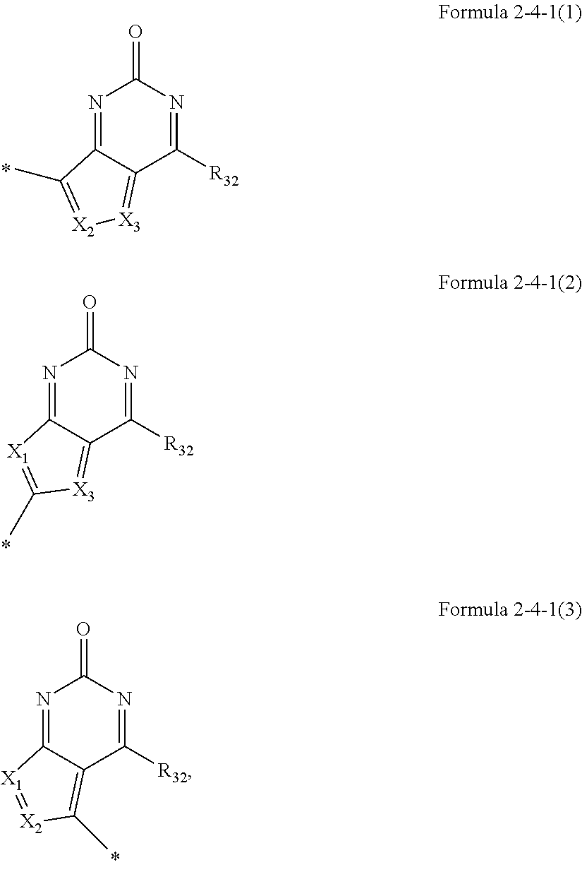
N1=C2C(=[X3][X2]=C2C)C([R32])=NC1=O.N1=C2C(=[X3]C(C)=[X1]2)C([R32])=NC1=O.N1=C2C(=C(C)[X2]=[X1]2)C([R32])=NC1=O
